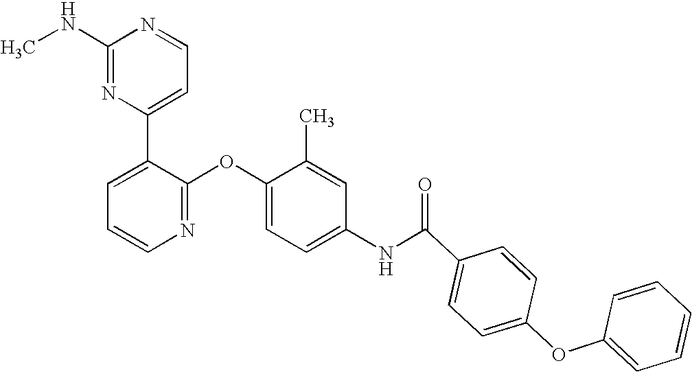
C1(NC)=NC(C2=CC=CN=C2OC2=CC=C(NC(C3=CC=C(OC4=CC=CC=C4)C=C3)=O)C=C2C)=CC=N1
